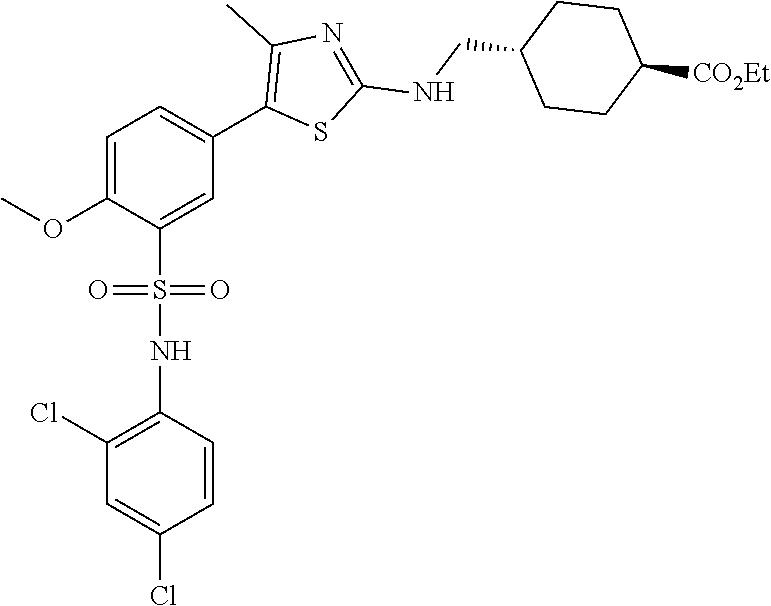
C1=C(OC)C(S(NC2=C(Cl)C=C(Cl)C=C2)(=O)=O)=CC(C2=C(C)N=C(NCC3CCC([CO2Et])CC3)S2)=C1
